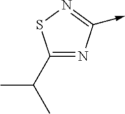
C1(C(C)C)=NC(->C)=NS1
